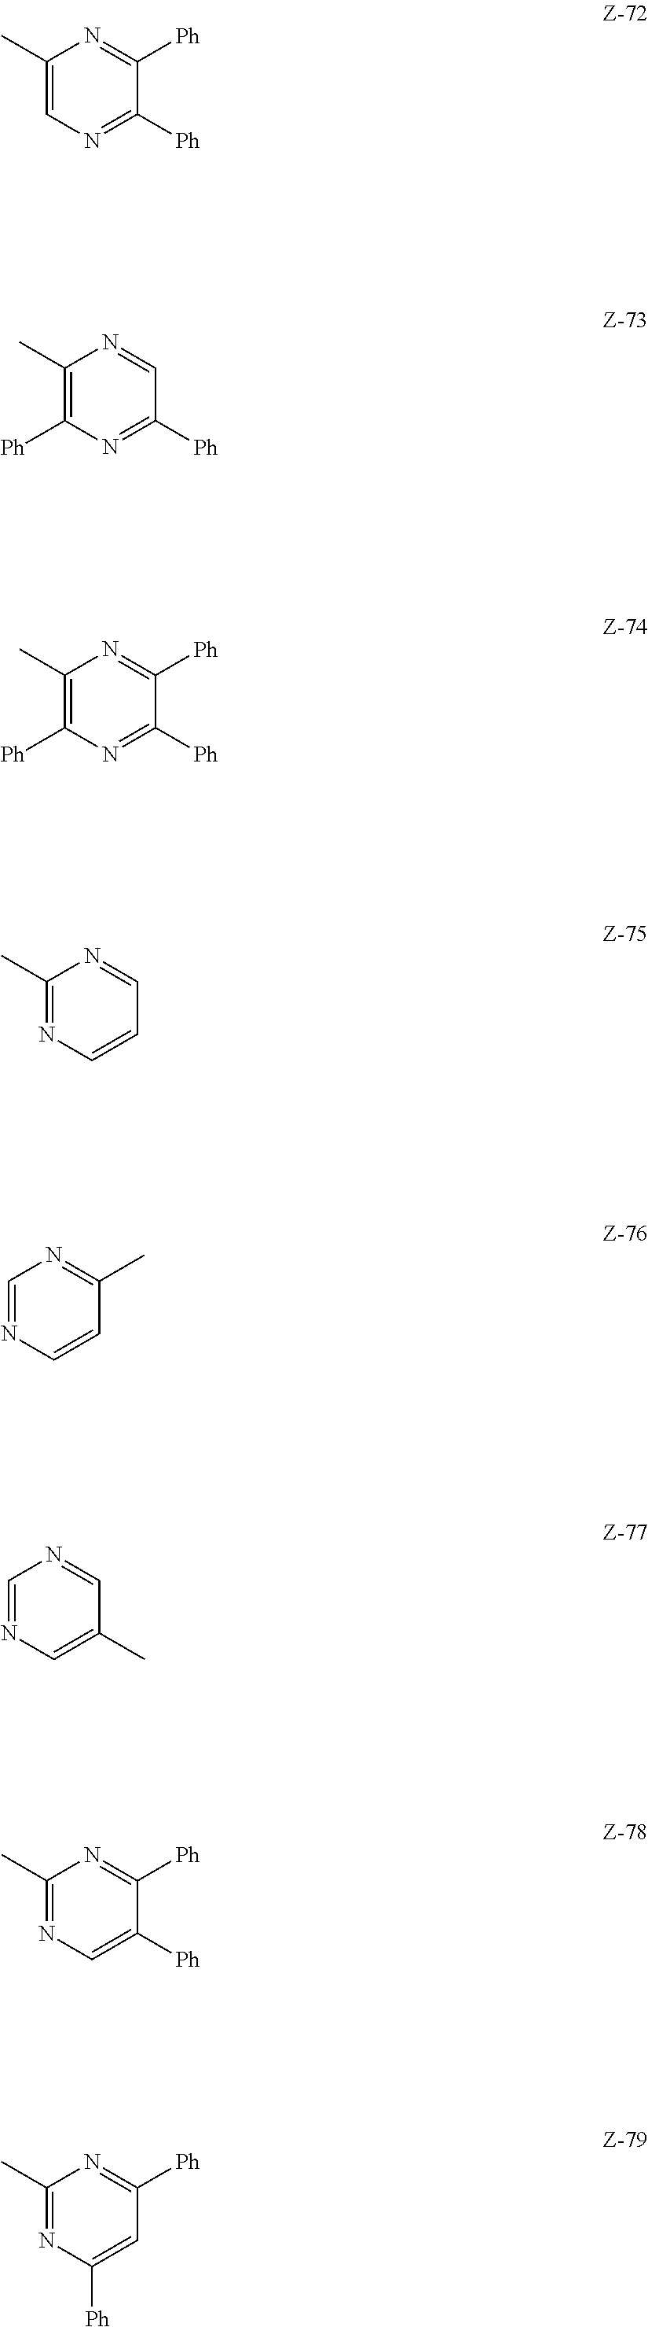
C1(C)=CN=C([Ph])C([Ph])=N1.C1(C)=C([Ph])N=C([Ph])C=N1.C1(C)=C([Ph])N=C([Ph])C([Ph])=N1.C1(C)=NC=CC=N1.C1=NC=CC(C)=N1.C1=NC=C(C)C=N1.C1(C)=NC=C([Ph])C([Ph])=N1.C1(C)=NC([Ph])=CC([Ph])=N1
